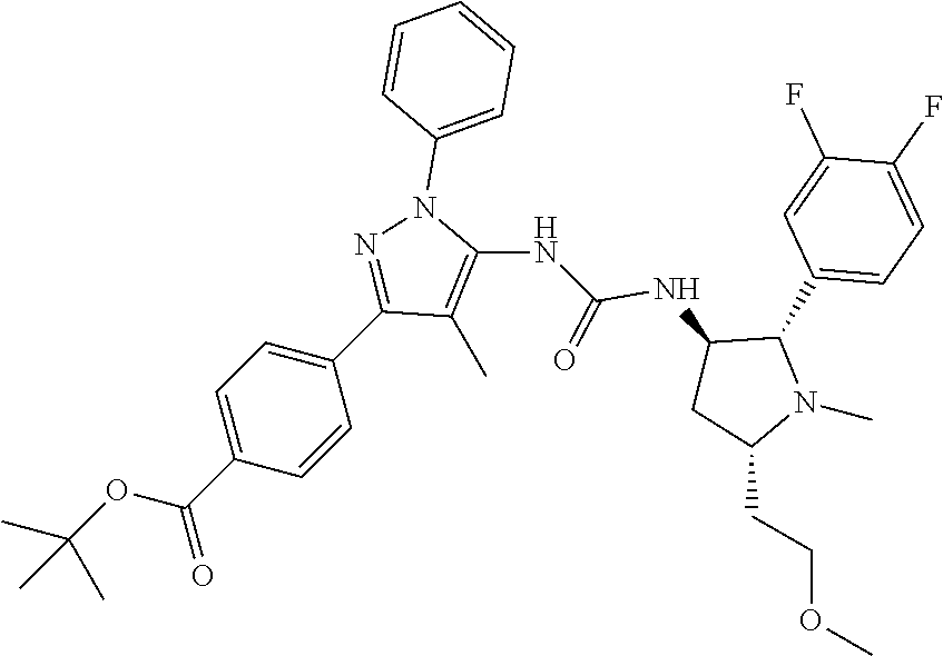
C1(C)=C(NC(=O)NC2CC(CCOC)N(C)C2C2=CC=C(F)C(F)=C2)N(C2=CC=CC=C2)N=C1C1=CC=C(C(OC(C)(C)C)=O)C=C1
